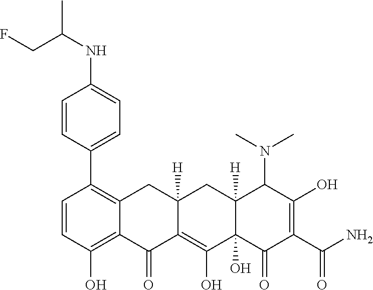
C1=CC(O)=C2C(=C1C1=CC=C(NC(CF)C)C=C1)CC1([H])C(=C(O)C3(O)C([H])(C1)C(N(C)C)C(O)=C(C(N)=O)C3=O)C2=O
